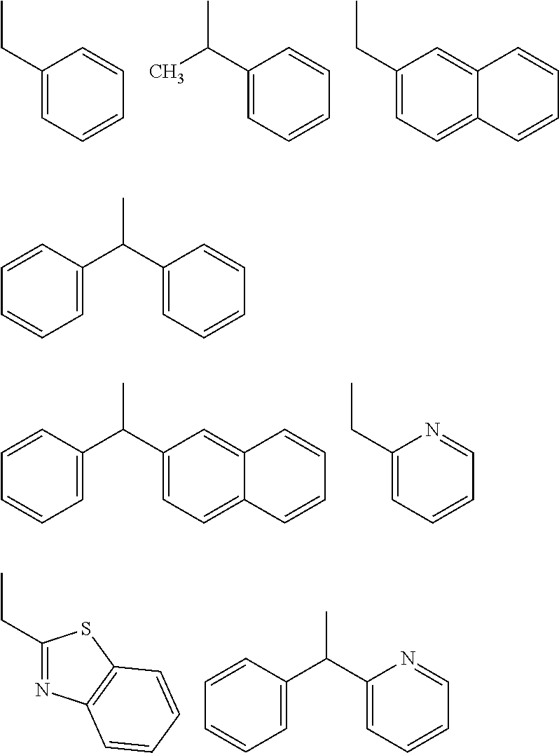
C1(CC)=CC=CC=C1.C1(C(C)C)=CC=CC=C1.C1(CC)=CC=C2C(=C1)C=CC=C2.C1(C(C)C2=CC=CC=C2)=CC=C2C(=C1)C=CC=C2.C1(CC)=CC=CC=N1.C1(CC)=NC2=C(S1)C=CC=C2.C1=C(C(C2=CC=CC=N2)C)C=CC=C1.C1(C(C)C2=CC=CC=C2)=CC=CC=C1
